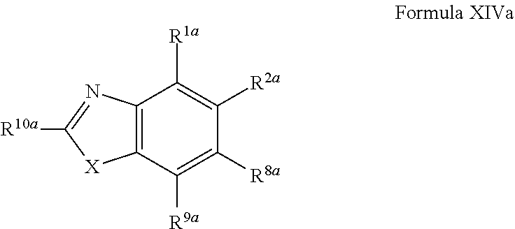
C12=C(C([R9a])=C([R8a])C([R2a])=C1[R1a])[X]C([R10a])=N2
